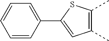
C1(C)=C(C)SC(C2=CC=CC=C2)=C1
